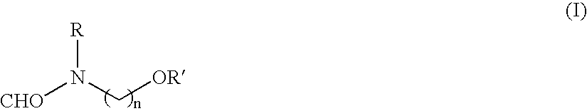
[R]N(C[OR])[CHO]
